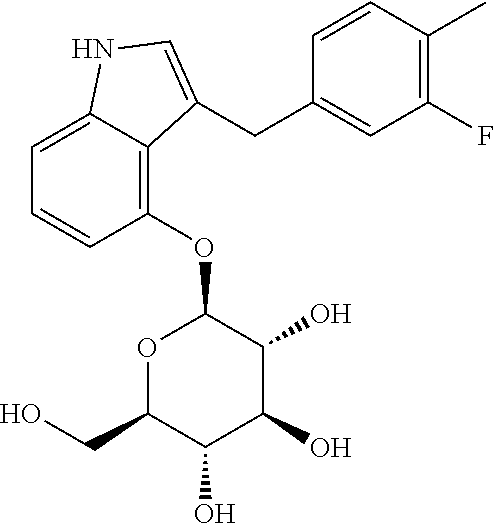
C1=C2C(=C(OC3OC(CO)C(O)C(O)C3O)C=C1)C(CC1=CC(F)=C(C)C=C1)=CN2
